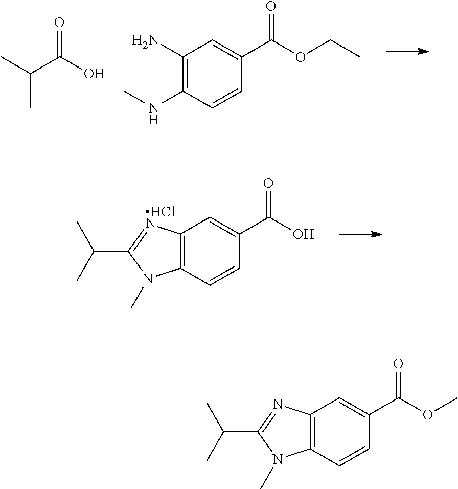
C1(N)=C(NC)C=CC(C(OCC)=O)=C1.C(C(O)=O)(C)C.C(C1=[HClN]C2=C(N1C)C=CC(C(O)=O)=C2)(C)C.C(C1=NC2=C(N1C)C=CC(C(OC)=O)=C2)(C)C
